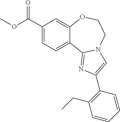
COC(C1=CC=C2C(=C1)OCCN1C2=NC(C2=C(CC)C=CC=C2)=C1)=O
